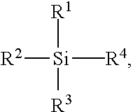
[R2][Si]([R4])(C)([R3])[R1]
